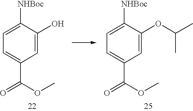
C1=C([NHBoc])C(O)=CC(C(=O)OC)=C1.C1=C([NHBoc])C(OC(C)C)=CC(C(=O)OC)=C1
